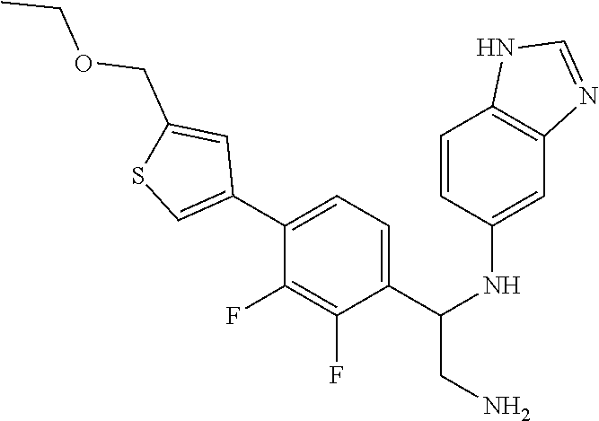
C1(C2=CSC(COCC)=C2)=CC=C(C(NC2=CC3=C(C=C2)NC=N3)CN)C(F)=C1F
